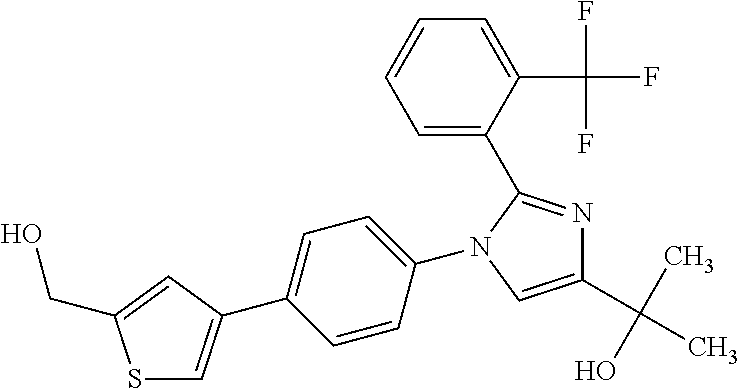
C1(C(C)(O)C)=CN(C2=CC=C(C3=CSC(CO)=C3)C=C2)C(C2=CC=CC=C2C(F)(F)F)=N1
